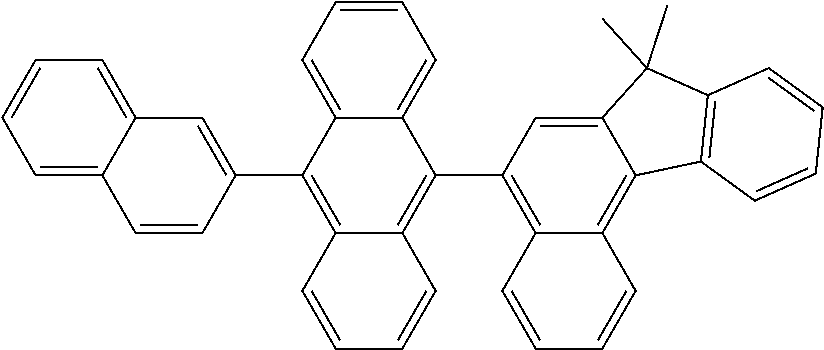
C1=CC=C2C(=C1)C=C(C1=C3C(=C(C4=C5C(=C6C(=C4)C(C)(C)C4=C6C=CC=C4)C=CC=C5)C4=CC=CC=C14)C=CC=C3)C=C2
